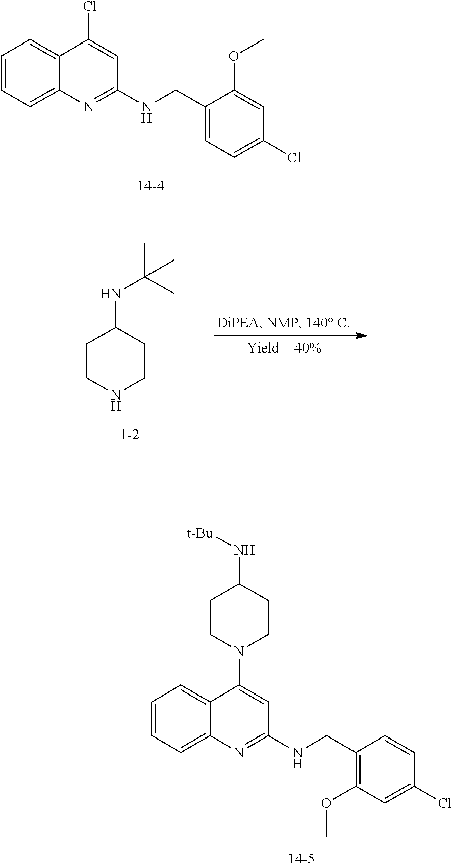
C1=CC=C2C(=C1)C(Cl)=CC(NCC1=CC=C(Cl)C=C1OC)=N2.C1CNCCC1NC(C)(C)C.C1=CC=C2C(=C1)C(N1CCC(N[t-Bu])CC1)=CC(NCC1=C(OC)C=C(Cl)C=C1)=N2
